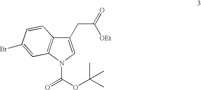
C1(CC(=O)[OEt])=CN(C(OC(C)(C)C)=O)C2=C1C=CC(Br)=C2
